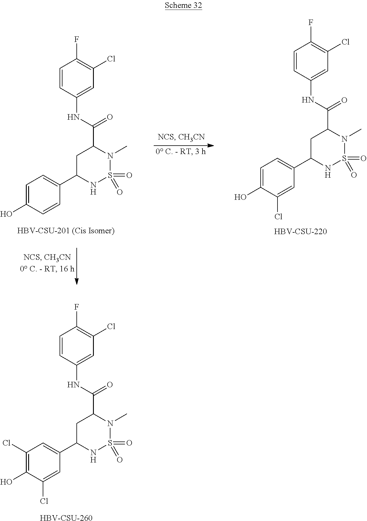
C1C(C2=CC=C(O)C=C2)NS(=O)(=O)N(C)C1C(NC1=CC(Cl)=C(F)C=C1)=O.[HBV-CSU-201 (Cis Isomer)].C1C(C2=CC=C(O)C(Cl)=C2)NS(=O)(=O)N(C)C1C(NC1=CC(Cl)=C(F)C=C1)=O.[HBV-CSU-220].C1C(C2=CC(Cl)=C(O)C(Cl)=C2)NS(=O)(=O)N(C)C1C(NC1=CC(Cl)=C(F)C=C1)=O.[HBV-CSU-260]
